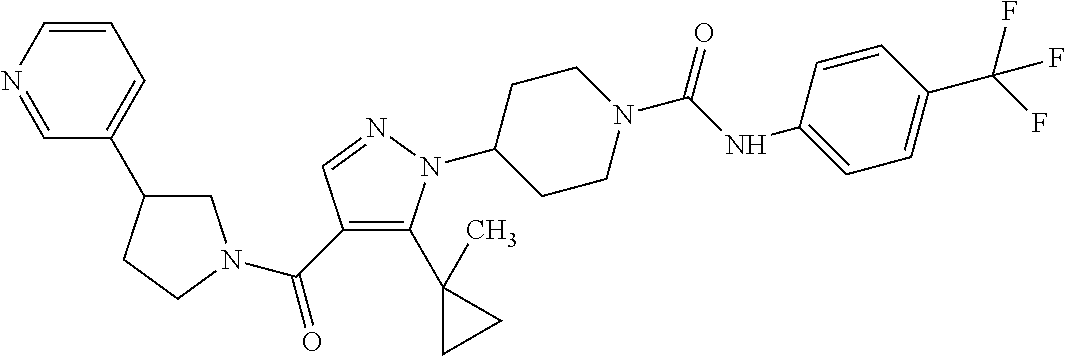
C1C(C2=CC=CN=C2)CCN1C(C1=C(C2(C)CC2)N(C2CCN(C(NC3=CC=C(C(F)(F)F)C=C3)=O)CC2)N=C1)=O
